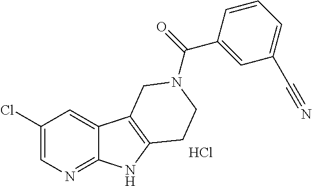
C1(Cl)=CN=C2C(=C1)C1=C(N2)CCN(C(C2=CC(C#N)=CC=C2)=O)C1.Cl
